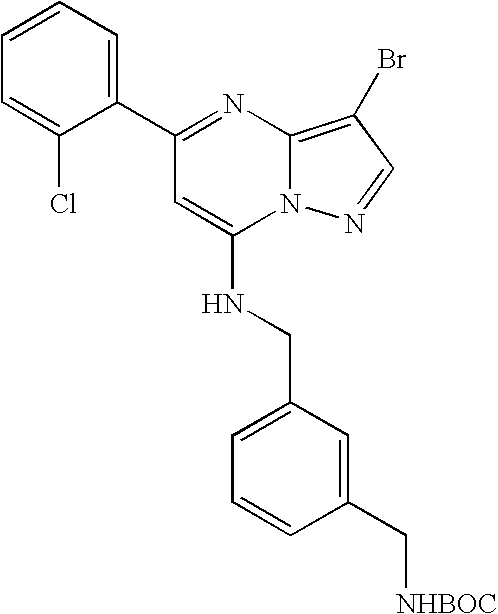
C1(C2=NC3=C(Br)C=NN3C(NCC3=CC=CC(C[NHBOC])=C3)=C2)=CC=CC=C1Cl
